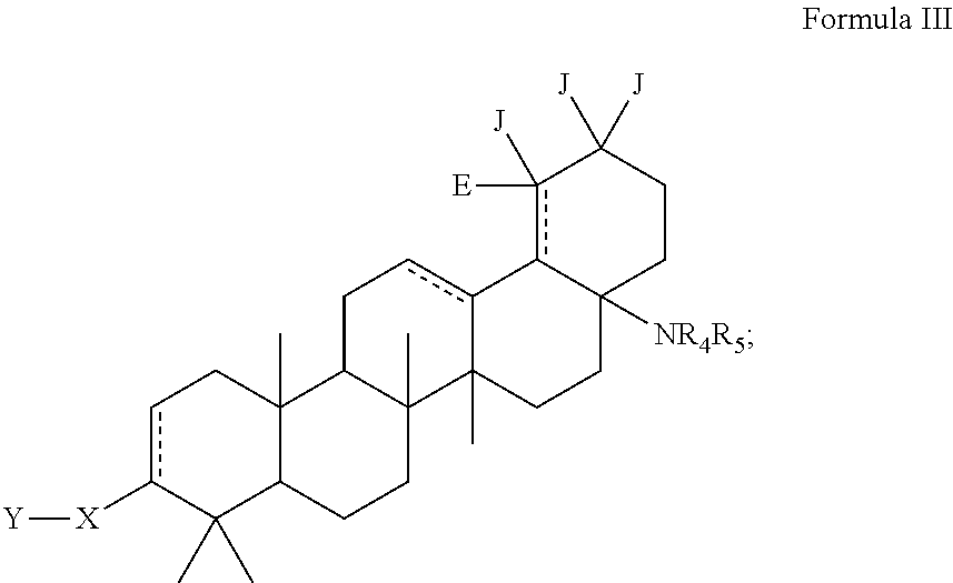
c1c([X][Y])C(C)(C)C2C(C)(C1)C1C(C)(CC2)C2(C)c(cC1)-c1c([E])([J])C([J])([J])CCC1([NR4R5])CC2
